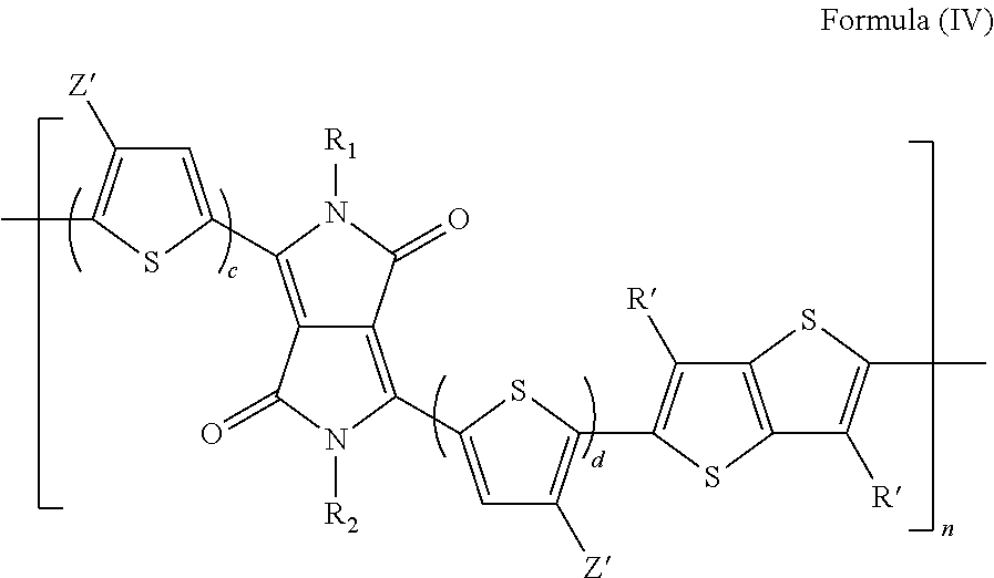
C12=C(C3=CC([Z])=C(C)S3)N([R1])C(=O)C1=C(C1=CC([Z])=C(C3=C([R])C4=C(S3)C([R])=C(C)S4)S1)N([R2])C2=O
